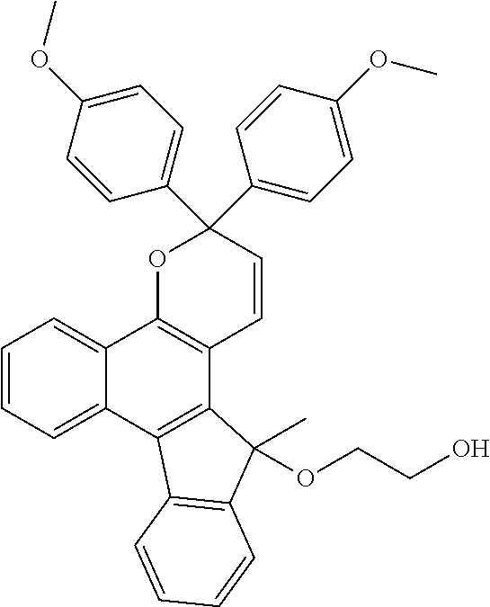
C1=CC=C2C(=C1)C1=C(C3=C2C2=C(C3(C)OCCO)C=CC=C2)C=CC(C2=CC=C(OC)C=C2)(C2=CC=C(OC)C=C2)O1
